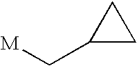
C(C1CC1)[M]
